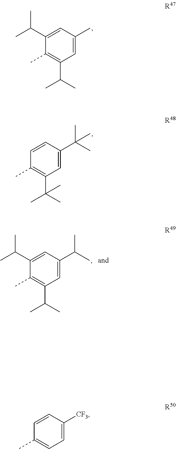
C1(C(C)C)=CC(C)=CC(C(C)C)=C1C.C1=CC(C(C)(C)C)=CC(C(C)(C)C)=C1C.C1(C(C)C)=CC(C(C)C)=CC(C(C)C)=C1C.C1=CC([CF3])=CC=C1C
